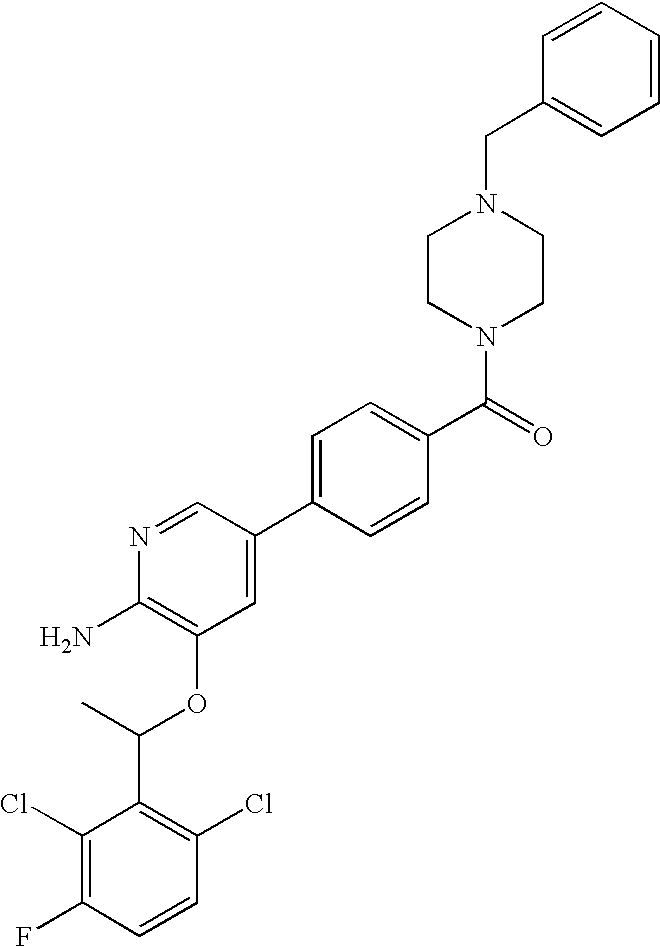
C1(Cl)=C(F)C=CC(Cl)=C1C(C)OC1=C(N)N=CC(C2=CC=C(C(=O)N3CCN(CC4=CC=CC=C4)CC3)C=C2)=C1
